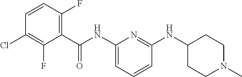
C1(NC(C2=C(F)C=CC(Cl)=C2F)=O)=CC=CC(NC2CCN(C)CC2)=N1
